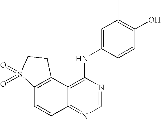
C12=C(C3=C(NC4=CC(C)=C(O)C=C4)N=CN=C3C=C1)CCS2(=O)=O
